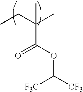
CCC(C)(C(=O)OC([CF3])[F3C])C
